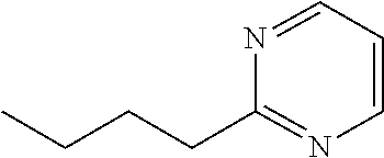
N1=CC=CN=C1CCCC
